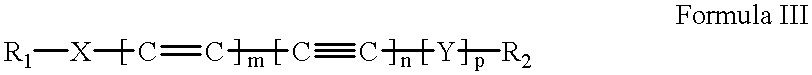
[R1][X]C=CC#C[Y][R2]
